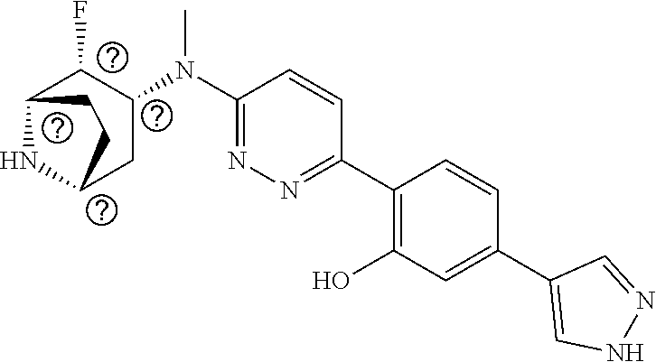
C1(C2=C(O)C=C(C3=CNN=C3)C=C2)=NN=C(N(C2C(F)C3NC(C2)CC3)C)C=C1
